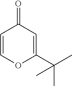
C1=COC(C(C)(C)C)=CC1=O
